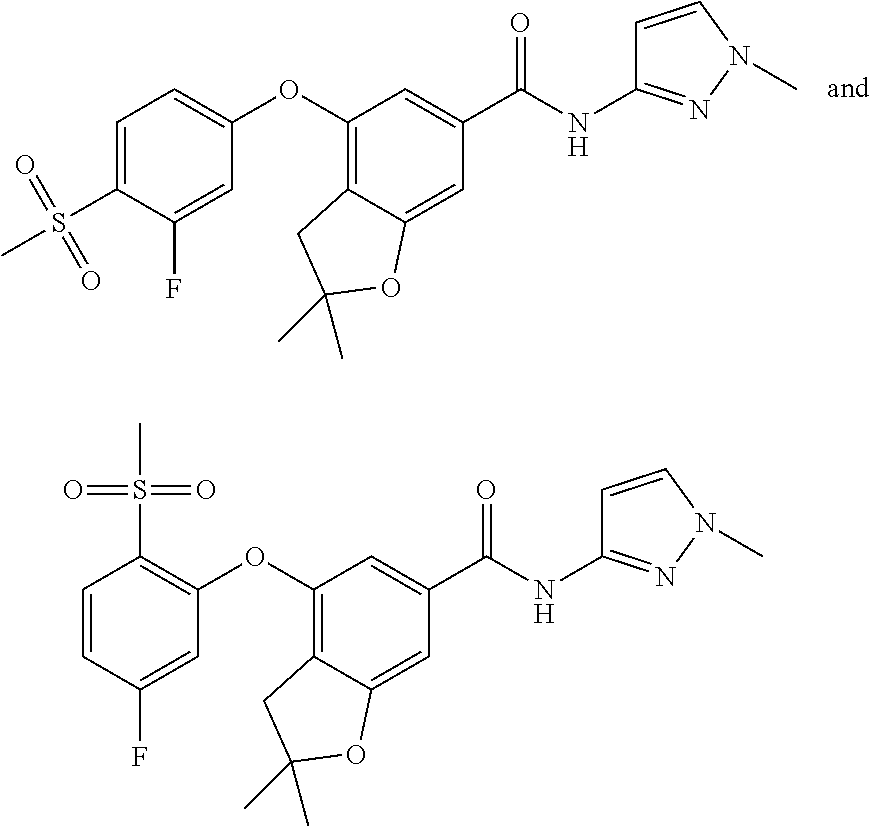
C1=C(S(=O)(=O)C)C(F)=CC(OC2=C3C(=CC(C(NC4=NN(C)C=C4)=O)=C2)OC(C)(C)C3)=C1.C1=CC(F)=CC(OC2=C3C(=CC(C(NC4=NN(C)C=C4)=O)=C2)OC(C)(C)C3)=C1S(=O)(=O)C
